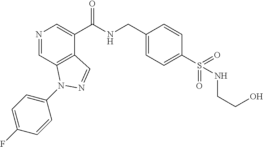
N1=CC2=C(C(C(NCC3=CC=C(S(NCCO)(=O)=O)C=C3)=O)=C1)C=NN2C1=CC=C(F)C=C1
